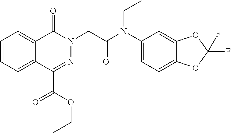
C1=CC=C2C(=C1)C(=O)N(CC(N(C1=CC=C3C(=C1)OC(F)(F)O3)CC)=O)N=C2C(OCC)=O
